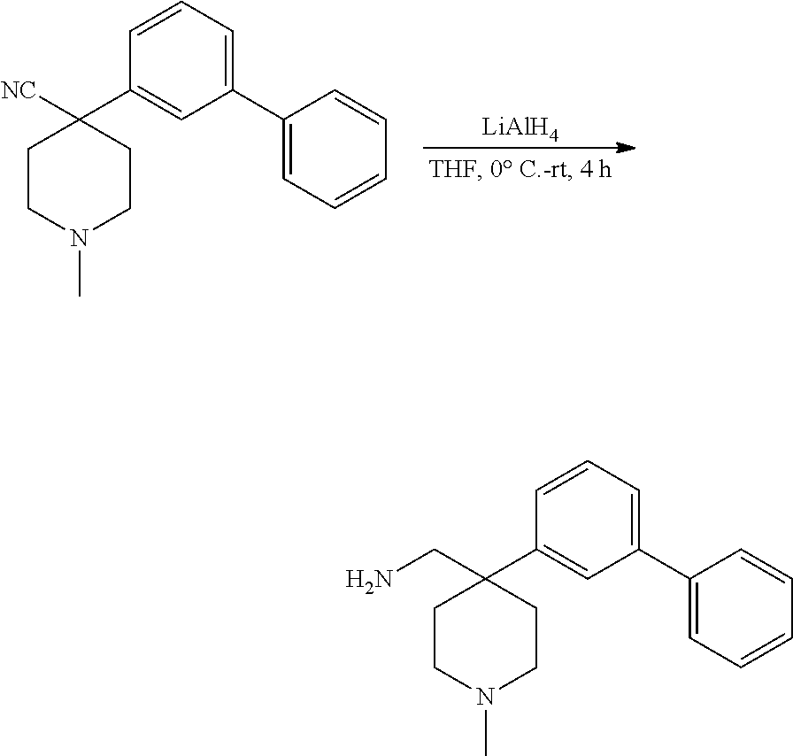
[LiAlH4].[NC]C1(C2=CC(C3=CC=CC=C3)=CC=C2)CCN(C)CC1.C(C1(C2=CC(C3=CC=CC=C3)=CC=C2)CCN(C)CC1)N
